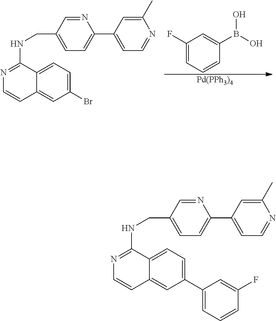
C1(F)=CC=CC(B(O)O)=C1.[Pd(PPh3)4].C1=CC2=CC(Br)=CC=C2C(NCC2=CC=C(C3=CC=NC(C)=C3)N=C2)=N1.C1=CC2=CC(C3=CC=CC(F)=C3)=CC=C2C(NCC2=CC=C(C3=CC=NC(C)=C3)N=C2)=N1
